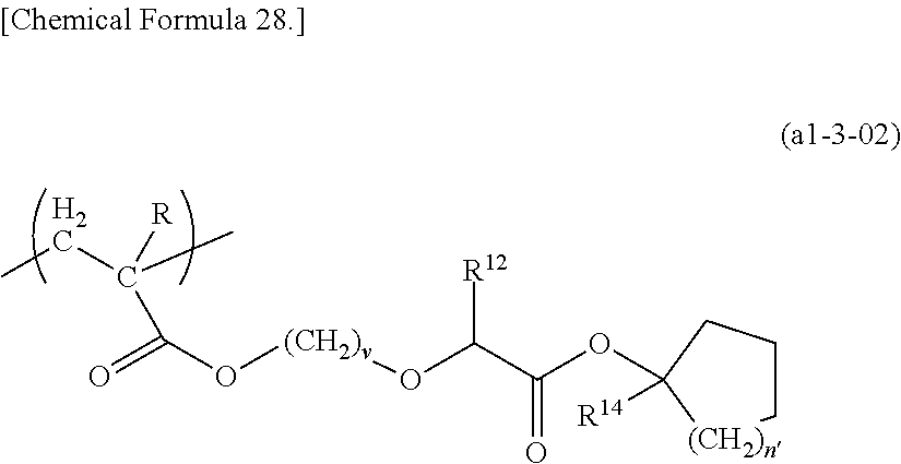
CCC(C)([R])C(=O)O[(CH2)v]OC(C(OC1([R14])CCC[(CH2)n]1)=O)[R12]
